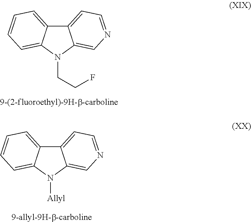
C12=CC=NC=C1N(CCF)C1=CC=CC=C21.C12=CC=NC=C1N([Allyl])C1=CC=CC=C21
